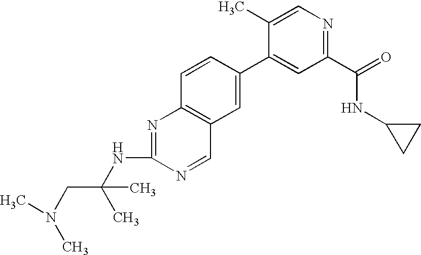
C1(C(=O)NC2CC2)=NC=C(C)C(C2=CC3=C(C=C2)N=C(NC(CN(C)C)(C)C)N=C3)=C1
